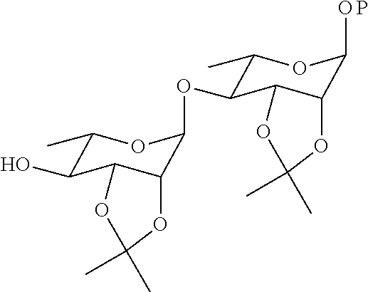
C1(C)C(O)C2C(C(OC3C(C)OC(O)C4C3OC(C)(C)O4)O1)OC(C)(C)O2.P
